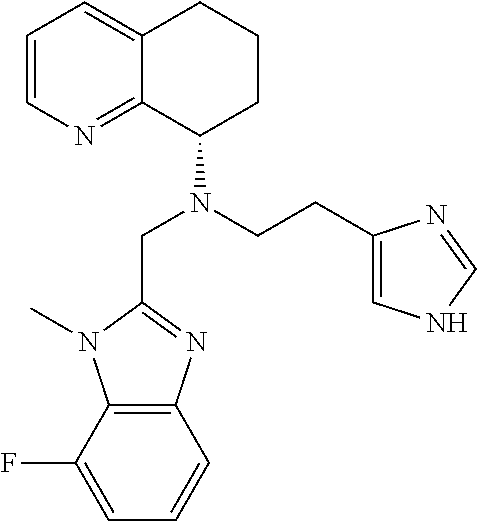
C1=C(F)C2=C(C=C1)N=C(CN(C1C3=NC=CC=C3CCC1)CCC1=CNC=N1)N2C
